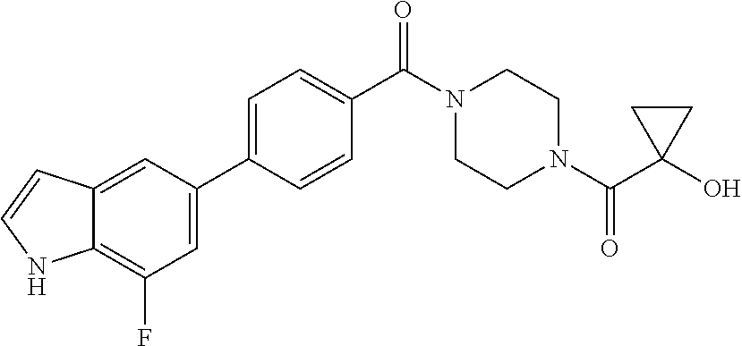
OC1(C(N2CCN(C(=O)C3=CC=C(C4=CC(F)=C5C(=C4)C=CN5)C=C3)CC2)=O)CC1
